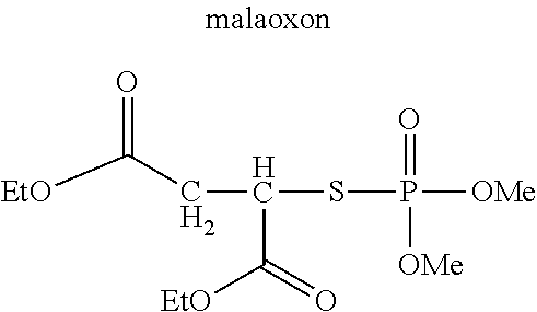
[EtO]C(CC(SP([OMe])([OMe])=O)C(=O)[EtO])=O
